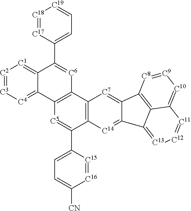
[C2]1=[C3][C4]=C2C(=[C1]1)C(C1=CC=[C19][C18]=[C17]1)=[C6]C1=C2[C5]=C(C2=CC=C([CN])[C16]=[C15]2)C2=C1[C7]=C1C(=[C14]2)C2=[C13][C12]=[C11]C3=[C10][C9]=[C8]C1=C32
